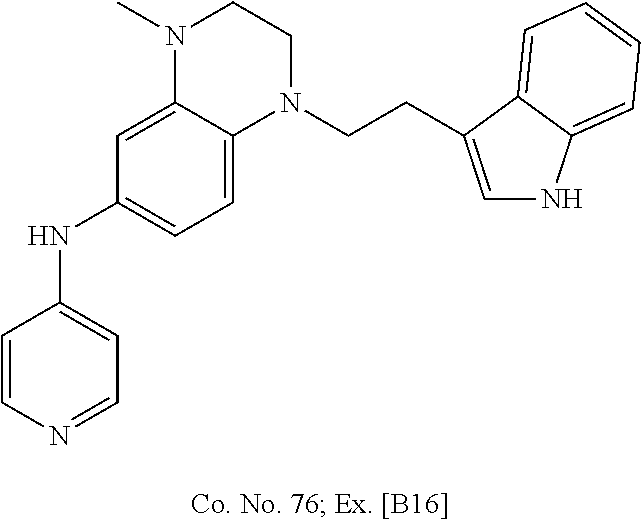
C1=CN=CC=C1NC1=CC=C2C(=C1)N(C)CCN2CCC1=CNC2=CC=CC=C21
